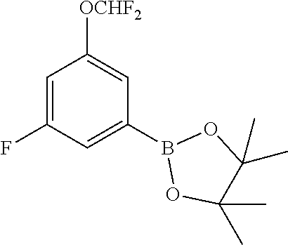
C1=C(F)C=C(B2OC(C)(C)C(C)(C)O2)C=C1[OCHF2]
